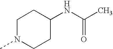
C1N(C)CCC(NC(C)=O)C1
